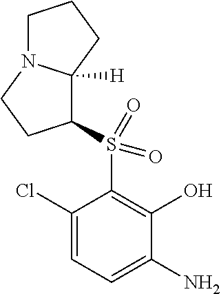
C1(S(=O)(=O)C2C3([H])N(CC2)CCC3)=C(O)C(N)=CC=C1Cl
